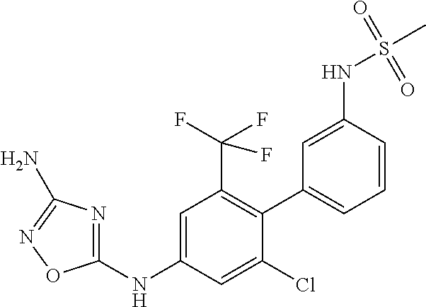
C1=C(NC2=NC(N)=NO2)C=C(Cl)C(C2=CC=CC(NS(C)(=O)=O)=C2)=C1C(F)(F)F
